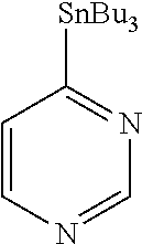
C1=CN=CN=C1[SnBu3]
